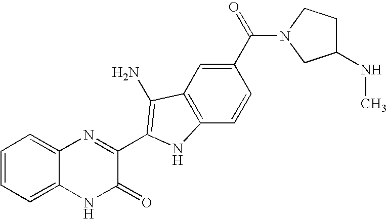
C1=C2C(=CC=C1)N=C(C1=C(N)C3=C(C=CC(C(=O)N4CC(NC)CC4)=C3)N1)C(=O)N2
